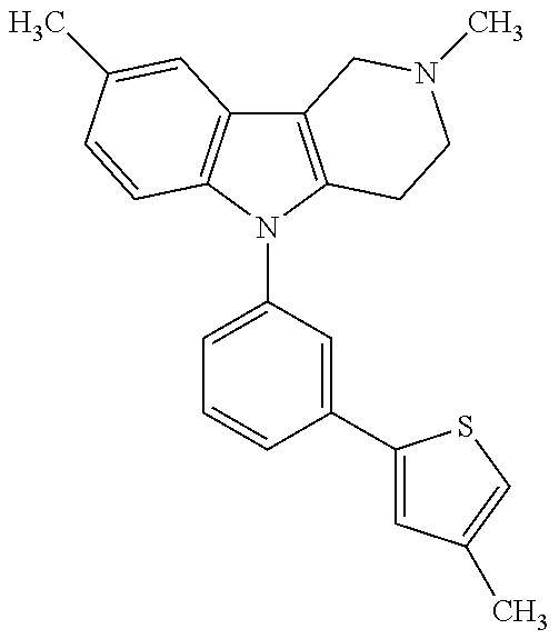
C12=C(N(C3=CC=CC(C4=CC(C)=CS4)=C3)C3=C1C=C(C)C=C3)CCN(C)C2
